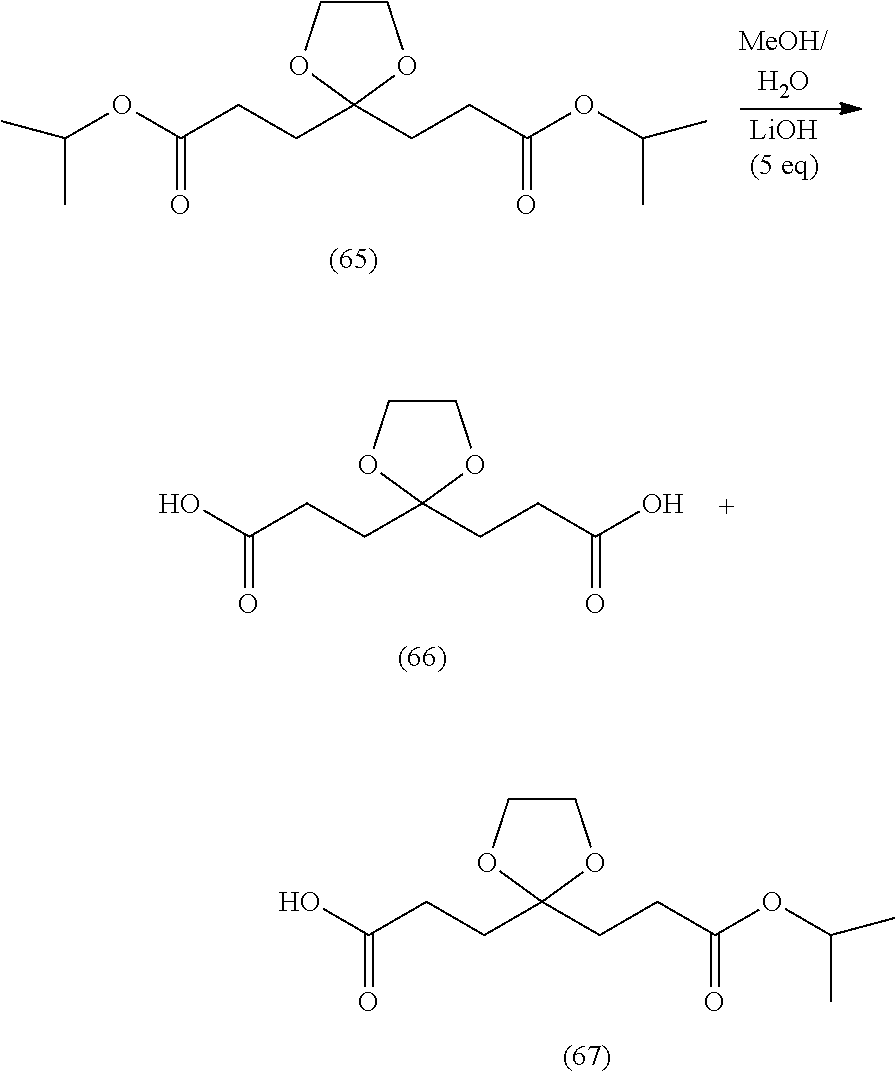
O(C(CCC1(CCC(OC(C)C)=O)OCCO1)=O)C(C)C.OC(CCC1(CCC(O)=O)OCCO1)=O.OC(CCC1(CCC(OC(C)C)=O)OCCO1)=O
